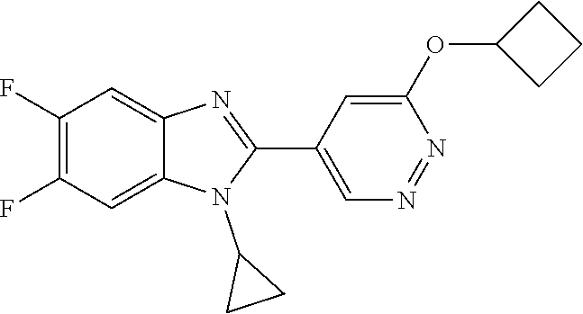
C1(F)=C(F)C=C2C(=C1)N=C(C1=CN=NC(OC3CCC3)=C1)N2C1CC1
